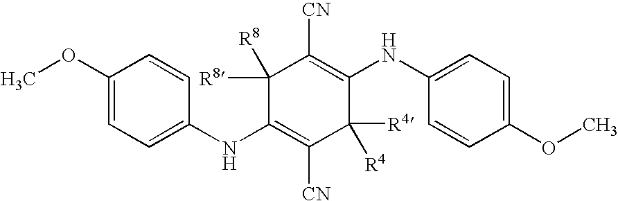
C1(NC2=CC=C(OC)C=C2)=C([CN])C([R4])([R4])C(NC2=CC=C(OC)C=C2)=C([CN])C1([R8])[R8]
